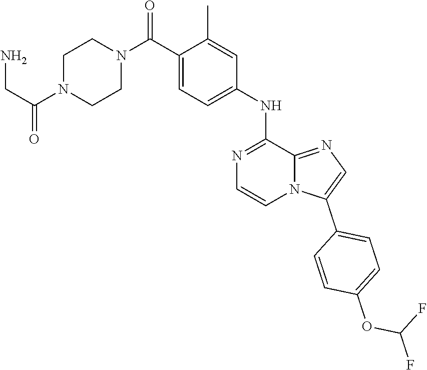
C1(C2=CC=C(OC(F)F)C=C2)=CN=C2C(NC3=CC=C(C(N4CCN(C(=O)CN)CC4)=O)C(C)=C3)=NC=CN12
